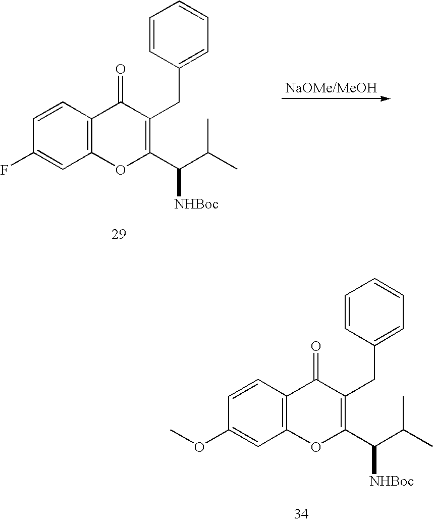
C12=C(C=CC(F)=C1)C(=O)C(CC1=CC=CC=C1)=C(C(C(C)C)[NHBoc])O2.C12=C(C=CC(OC)=C1)C(=O)C(CC1=CC=CC=C1)=C(C(C(C)C)[NHBoc])O2
